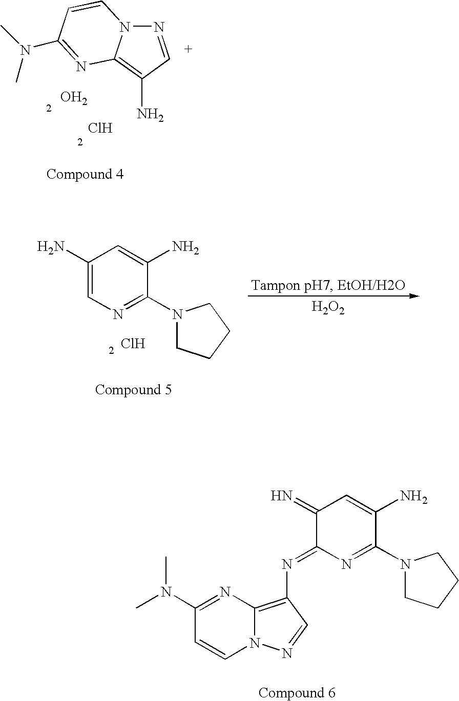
N1=CC(N)=C2N1C=CC(N(C)C)=N2.O.Cl.C1(N)=CN=C(N2CCCC2)C(N)=C1.Cl.[H2O2].C1(N(C)C)=NC2=C(N=C3N=C(N4CCCC4)C(N)=CC3=N)C=NN2C=C1
